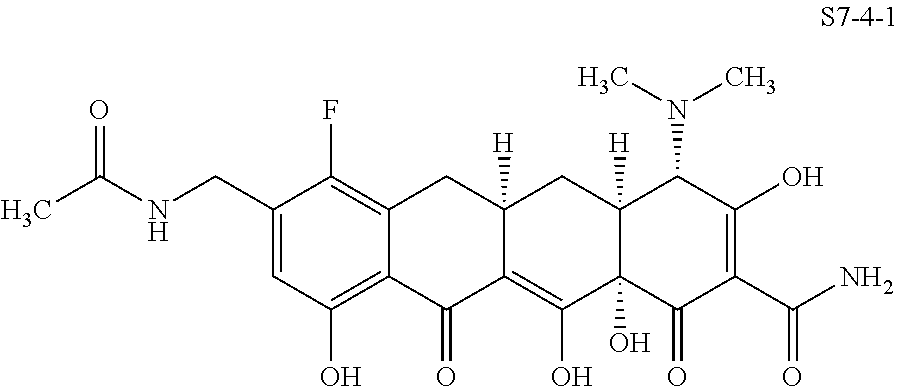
CC(NCC1=CC(O)=C2C(=C1F)CC1([H])C(=C(O)C3(O)C([H])(C1)C(N(C)C)C(O)=C(C(N)=O)C3=O)C2=O)=O
